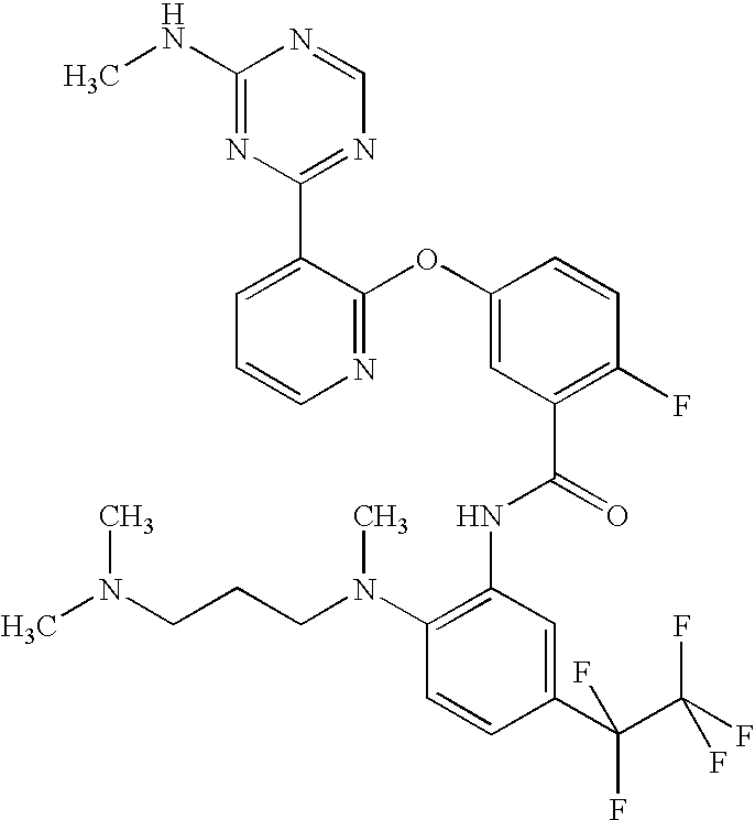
N1=C(OC2=CC(C(=O)NC3=C(N(CCCN(C)C)C)C=CC(C(C(F)(F)F)(F)F)=C3)=C(F)C=C2)C(C2=NC=NC(NC)=N2)=CC=C1
